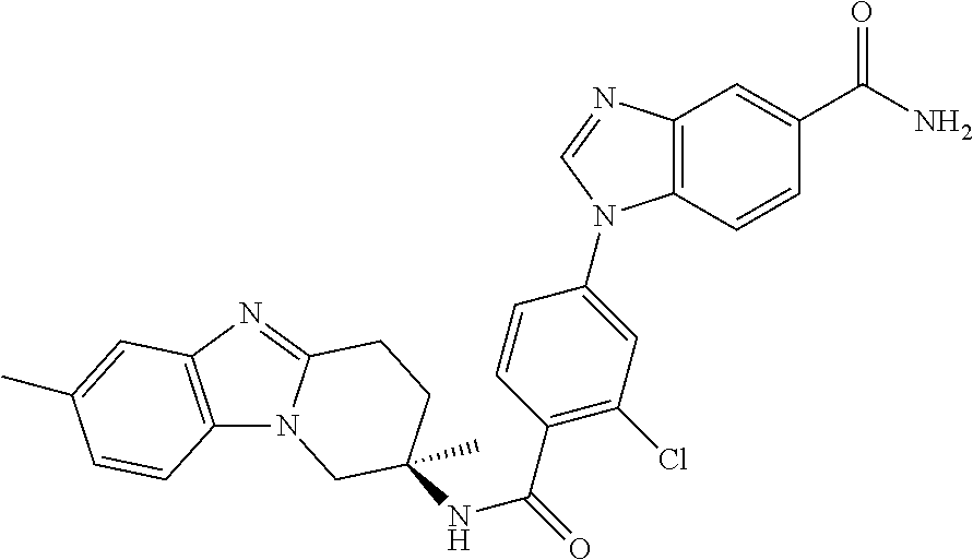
C12=C(N=C3N1CC(NC(=O)C1=C(Cl)C=C(N4C5=C(C=C(C(N)=O)C=C5)N=C4)C=C1)(C)CC3)C=C(C)C=C2
